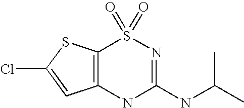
C12=C(C=C(Cl)S1)NC(NC(C)C)=NS2(=O)=O
